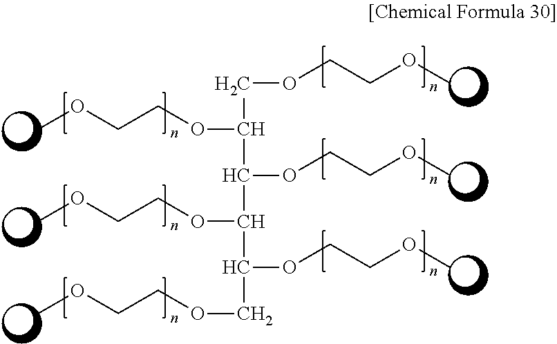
C(C(C(C(C(COCCOC)OCCOC)OCCOC)OCCOC)OCCOC)OCCOC
